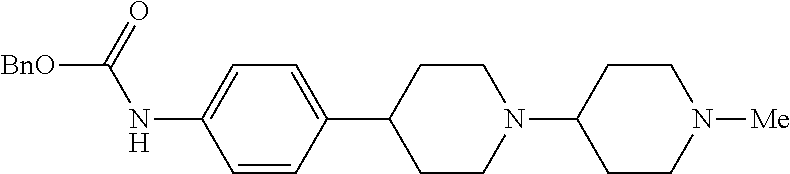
C1CN([Me])CCC1N1CCC(C2=CC=C(NC([BnO])=O)C=C2)CC1
